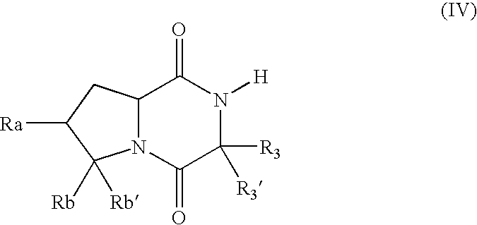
C12N(C(=O)C([R3])([R3])N([H])C1=O)C([Rb])([Rb])C([Ra])C2
